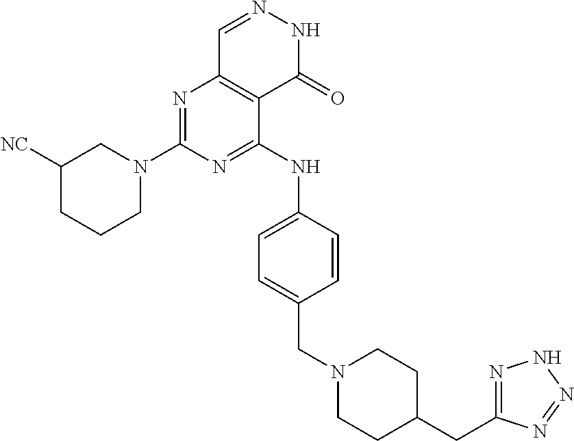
N1=C(N2CC([NC])CCC2)N=C(NC2=CC=C(CN3CCC(CC4=NNN=N4)CC3)C=C2)C2=C1C=NNC2=O
